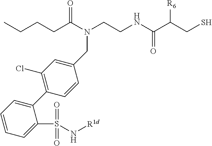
N(C(CCCC)=O)(CCNC(C(CS)[R6])=O)CC1=CC(Cl)=C(C2=CC=CC=C2S(N[R1d])(=O)=O)C=C1
